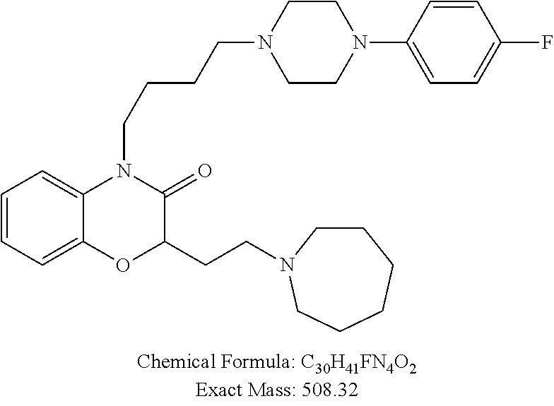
C1=CC=C2C(=C1)N(CCCCN1CCN(C3=CC=C(F)C=C3)CC1)C(=O)C(CCN1CCCCCC1)O2
